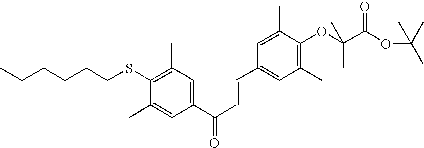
C1(C)=CC(C(C=CC2=CC(C)=C(OC(C(=O)OC(C)(C)C)(C)C)C(C)=C2)=O)=CC(C)=C1SCCCCCC
